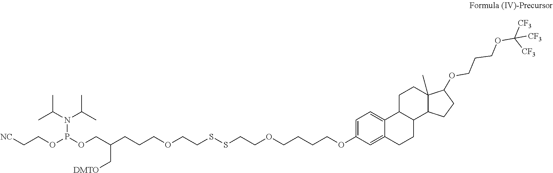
C1=C(OCCCCOCCSSCCOCCCC(COP(OCC[NC])N(C(C)C)C(C)C)C[DMTO])C=C2C(=C1)C1C(CC2)C2C(C)(CC1)C(OCCCOC([CF3])([CF3])[CF3])CC2
